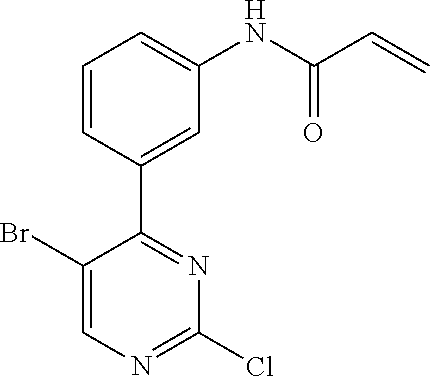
C1(Br)=CN=C(Cl)N=C1C1=CC(NC(C=C)=O)=CC=C1
